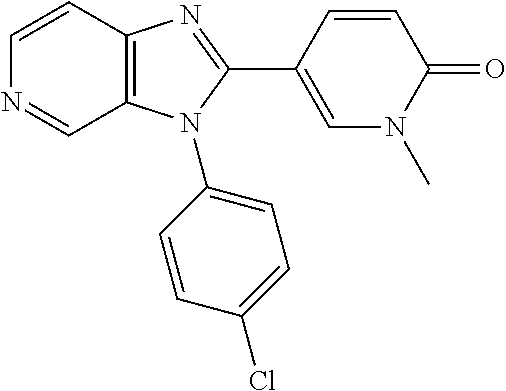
C12=C(C=CN=C1)N=C(C1=CN(C)C(=O)C=C1)N2C1=CC=C(Cl)C=C1
